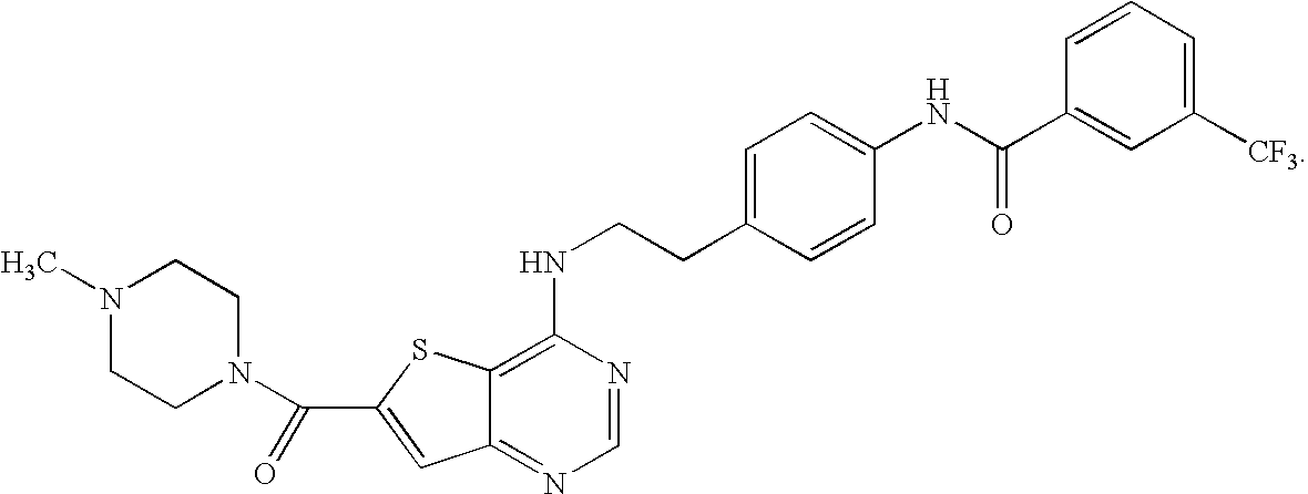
C1(NCCC2=CC=C(NC(C3=CC([CF3])=CC=C3)=O)C=C2)=C2C(=NC=N1)C=C(C(N1CCN(C)CC1)=O)S2
